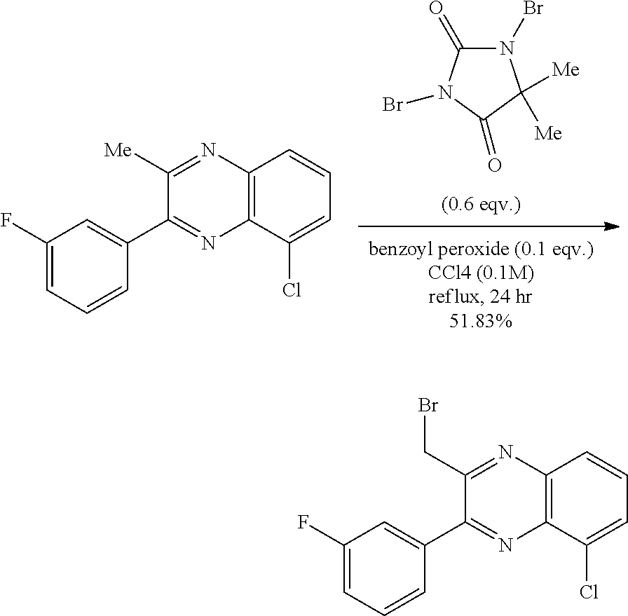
N1(Br)C(=O)N(Br)C(=O)C1([Me])[Me].C12=C(C=CC=C1Cl)N=C([Me])C(C1=CC(F)=CC=C1)=N2.C12=C(C=CC=C1Cl)N=C(CBr)C(C1=CC(F)=CC=C1)=N2
